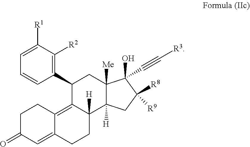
C1=CC(C2C3=C4C(=CC(=O)CC4)CCC3([H])C3([H])C([Me])(C2)C(O)(C#C[R3])C([R8])([R9])C3)=C([R2])C([R1])=C1
